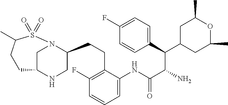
C1C2NCC(CCC3=C(F)C=CC=C3NC(C(N)C(C3=CC=C(F)C=C3)C3CC(C)OC(C)C3)=O)N1S(=O)(=O)C(C)CC2
